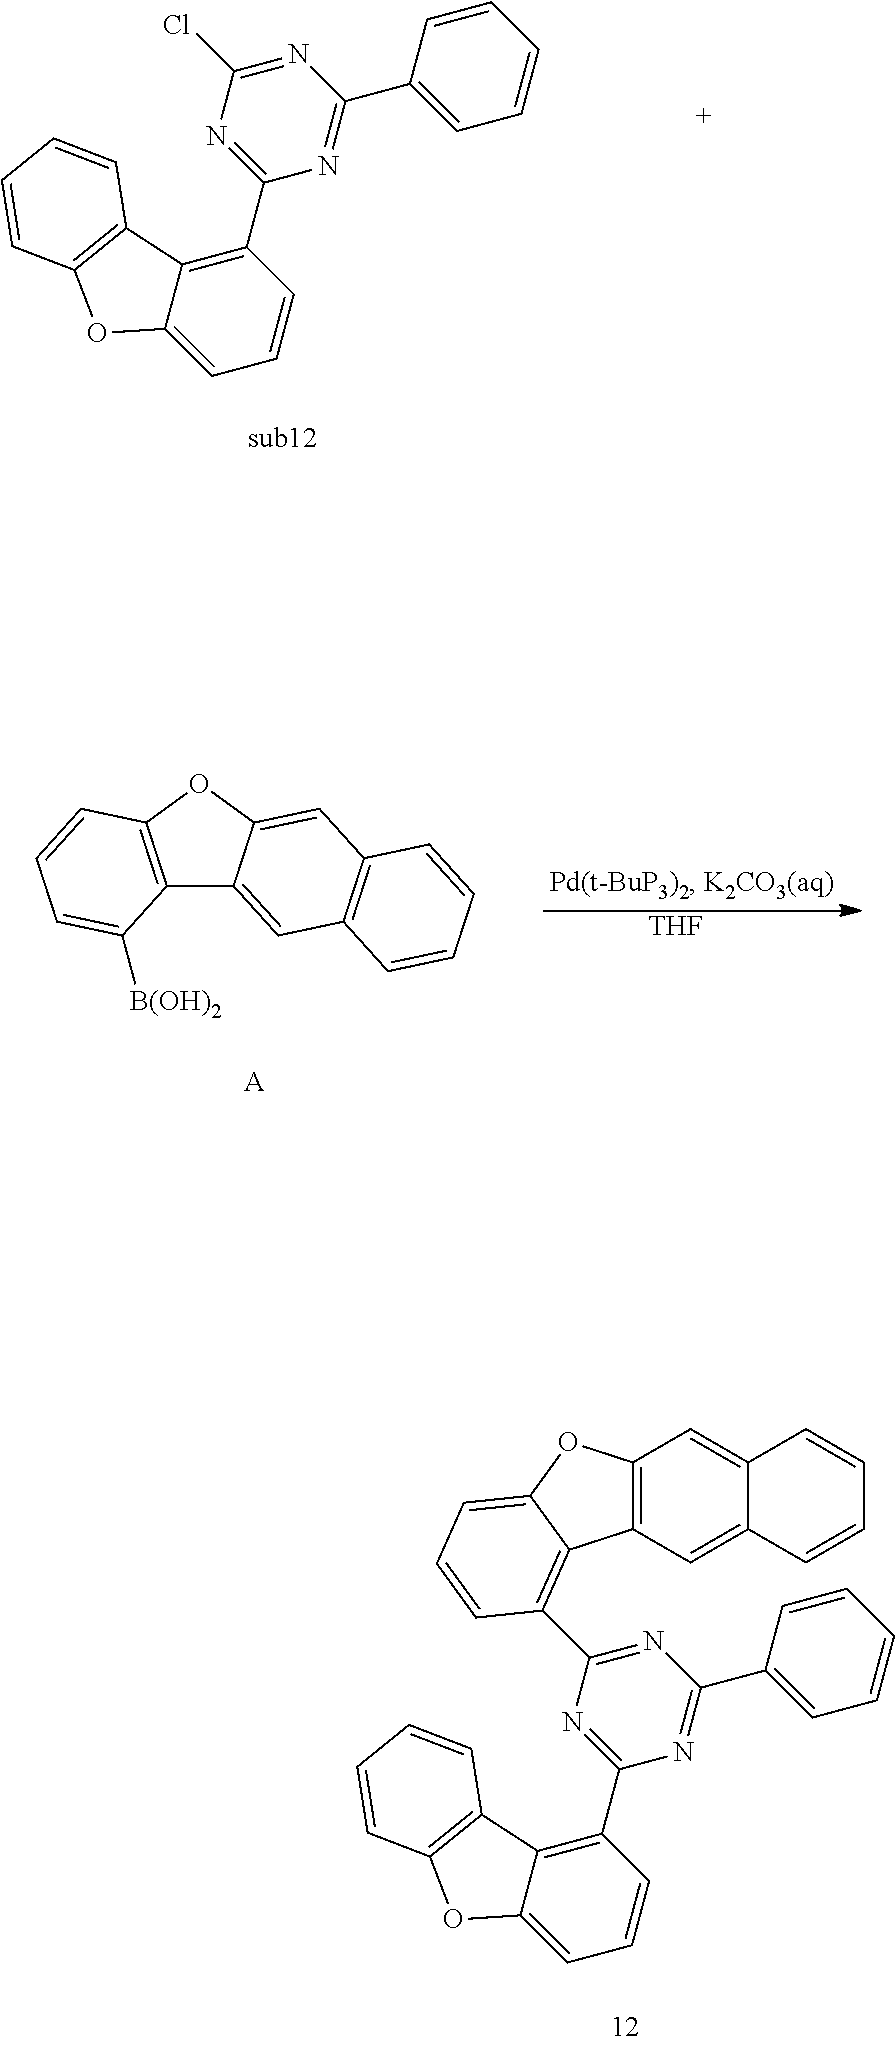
C1=C(C2=NC(C3=C4C(=CC=C3)OC3=C4C=CC=C3)=NC(Cl)=N2)C=CC=C1.C1=C(C2=NC(C3=C4C(=CC=C3)OC3=C4C=CC=C3)=NC(C3=C4C5=C(C=C6C(=C5)C=CC=C6)OC4=CC=C3)=N2)C=CC=C1.C12=C(OC3=CC4=C(C=C13)C=CC=C4)C=CC=C2[B(OH)2].[A].[THF]
